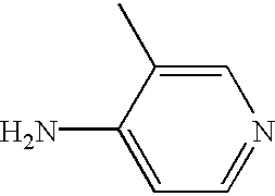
C1=C(N)C(C)=CN=C1
